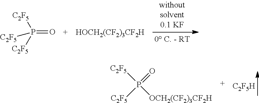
[C2F5H].[C2F5]P([C2F5])(=O)[OCH2(CF2)3CF2H].P(=O)([C2F5])([C2F5])[C2F5].[HOCH2(CF2)3CF2H]
